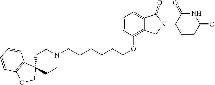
N1C(=O)C(N2C(=O)C3=CC=CC(OCCCCCCN4CCC5(CC4)C4=C(OC5)C=CC=C4)=C3C2)CCC1=O
